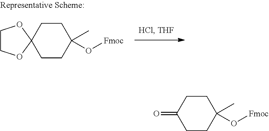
C1CC(C)(O[Fmoc])CCC12OCCO2.C1CC(C)(O[Fmoc])CCC1=O
